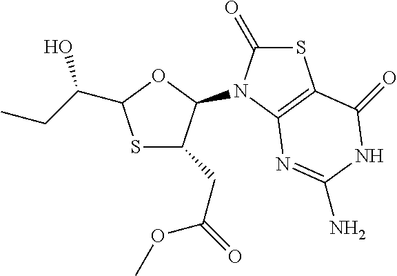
S1C(C(O)CC)OC(N2C3=C(C(=O)NC(N)=N3)SC2=O)C1CC(=O)OC
